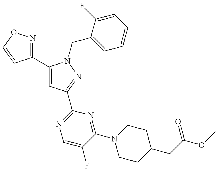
C1(C2=CC(C3=NC=C(F)C(N4CCC(CC(OC)=O)CC4)=N3)=NN2CC2=CC=CC=C2F)=NOC=C1
